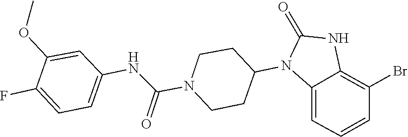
C1CN(C(NC2=CC=C(F)C(OC)=C2)=O)CCC1N1C(=O)NC2=C(Br)C=CC=C12
